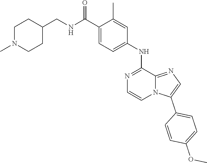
C1=C(NC2=NC=CN3C2=NC=C3C2=CC=C(OC)C=C2)C=C(C)C(C(NCC2CCN(C)CC2)=O)=C1
